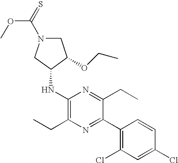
C1(NC2CN(C(OC)=S)CC2OCC)=C(CC)N=C(C2=C(Cl)C=C(Cl)C=C2)C(CC)=N1
